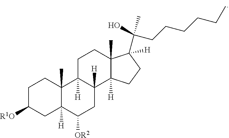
C1C2([H])C([H])(C3([H])C(C)(C1)C(C(CCCCCC)(O)C)([H])CC3)CC([OR2])C1([H])C2(C)CCC([R1O])C1
